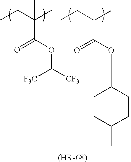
CCC(C)(C(OC([CF3])[CF3])=O)C.CCC(C)(C(OC(C1CCC(C)CC1)(C)C)=O)C
